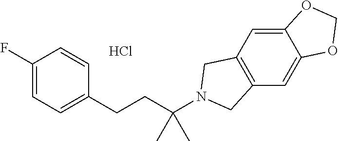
C1=C2C(=CC3=C1CN(C(CCC1=CC=C(F)C=C1)(C)C)C3)OCO2.Cl
